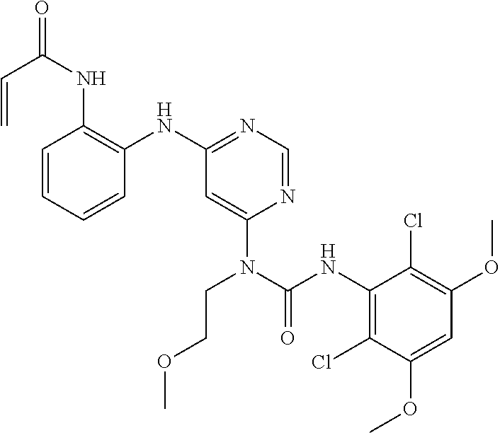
C1=CC=CC(NC2=NC=NC(N(CCOC)C(NC3=C(Cl)C(OC)=CC(OC)=C3Cl)=O)=C2)=C1NC(C=C)=O
